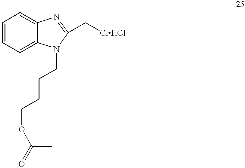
C1=CC=C2C(=C1)N=C(C[ClHCl])N2CCCCOC(=O)C
